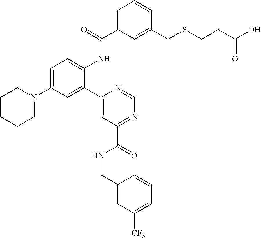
C1CCCN(C2=CC=C(NC(C3=CC=CC(CSCCC(O)=O)=C3)=O)C(C3=CC(C(=O)NCC4=CC([CF3])=CC=C4)=NC=N3)=C2)C1
